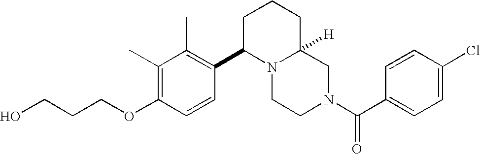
C(COC1=C(C)C(C)=C(C2N3C([H])(CCC2)CN(C(C2=CC=C(Cl)C=C2)=O)CC3)C=C1)CO
